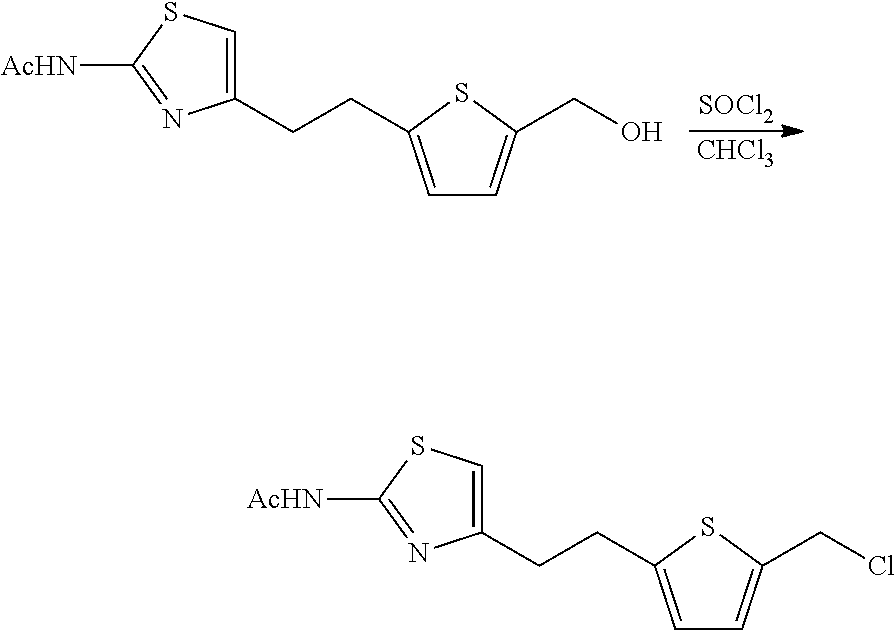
C1([AcHN])=NC(CCC2=CC=C(CO)S2)=CS1.[SOCl2].[CHCl3].C1([AcHN])=NC(CCC2=CC=C(CCl)S2)=CS1
